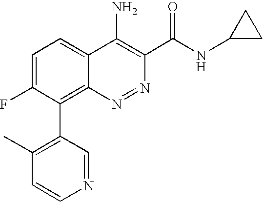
C1(C)=C(C2=C3C(=CC=C2F)C(N)=C(C(NC2CC2)=O)N=N3)C=NC=C1
